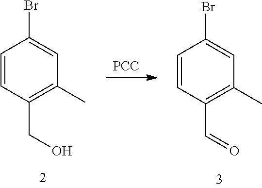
[PCC].C1=CC(CO)=C(C)C=C1Br.C1=CC(C=O)=C(C)C=C1Br
